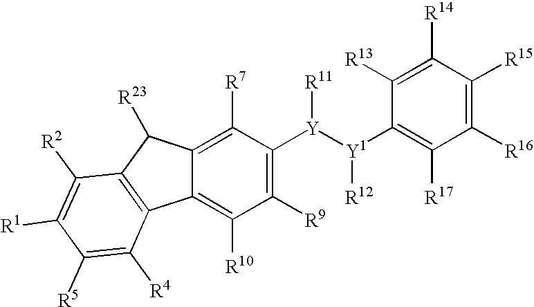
C1([R13])=C([R14])C([R15])=C([R16])C([R17])=C1[Y1]([Y](C1=C([R9])C([R10])=C2C(=C1[R7])C([R23])C1=C2C([R4])=C([R5])C([R1])=C1[R2])[R11])[R12]
